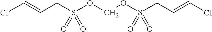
C(CS(OCOS(CC=CCl)(=O)=O)(=O)=O)=CCl
